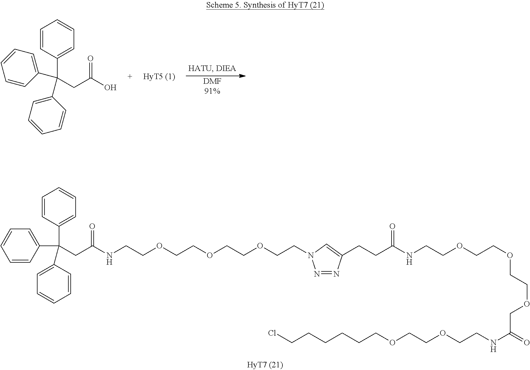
C1=CC(C(C2=CC=CC=C2)(CC(NCCOCCOCCOCCN2N=NC(CCC(NCCOCCOCCOCC(NCCOCCOCCCCCCCl)=O)=O)=C2)=O)C2=CC=CC=C2)=CC=C1.C1=CC(C(C2=CC=CC=C2)(C2=CC=CC=C2)CC(O)=O)=CC=C1.[DMF91%]
